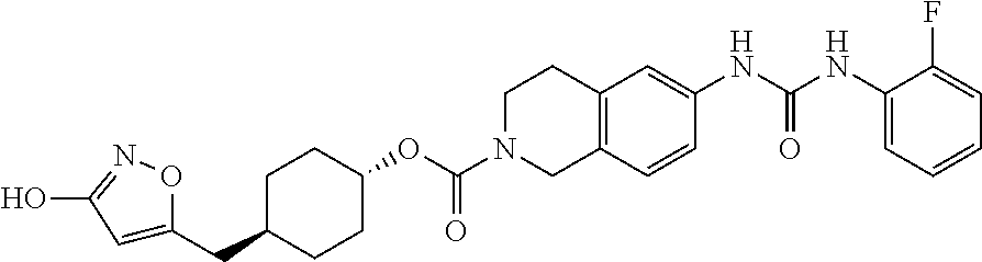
C1(NC(NC2=CC3=C(C=C2)CN(C(OC2CCC(CC4=CC(O)=NO4)CC2)=O)CC3)=O)=CC=CC=C1F
